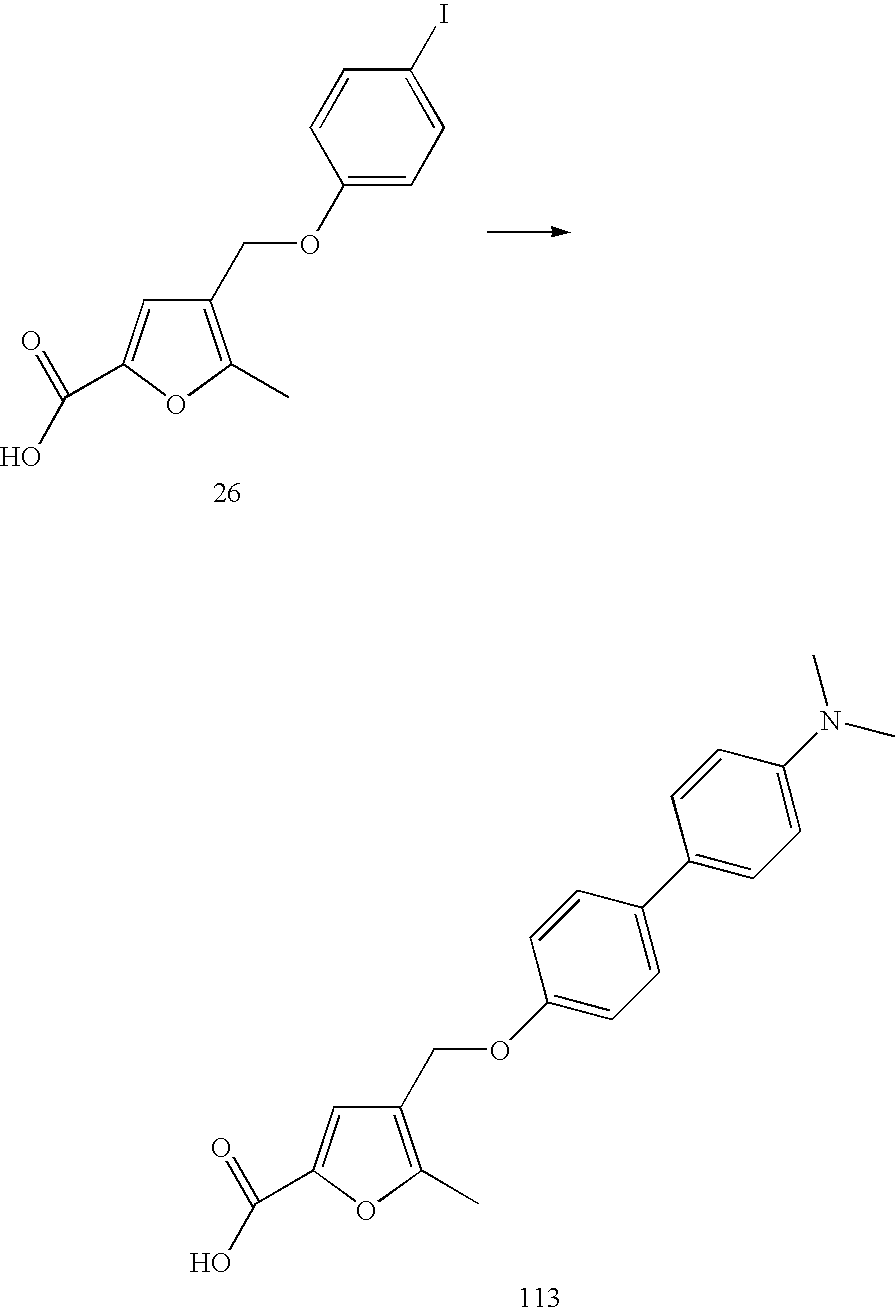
C1(COC2=CC=C(I)C=C2)=C(C)OC(C(=O)O)=C1.C1(COC2=CC=C(C3=CC=C(N(C)C)C=C3)C=C2)=C(C)OC(C(=O)O)=C1
